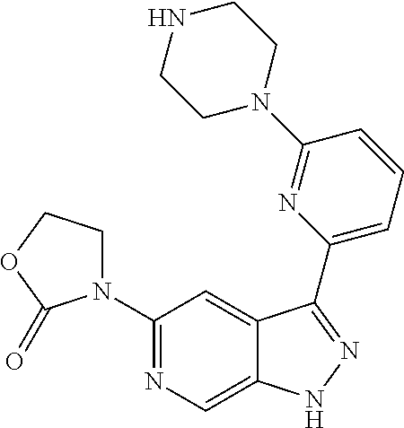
C1(N2CCOC2=O)=NC=C2C(=C1)C(C1=CC=CC(N3CCNCC3)=N1)=NN2
